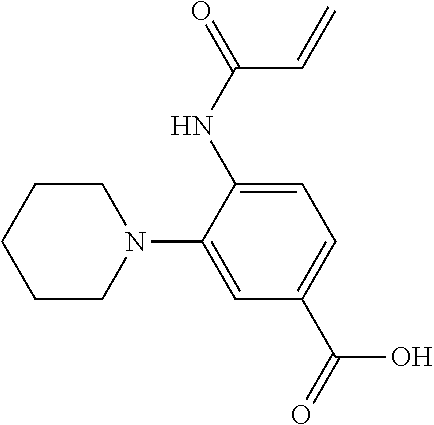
C1=C(NC(=O)C=C)C(N2CCCCC2)=CC(C(=O)O)=C1
